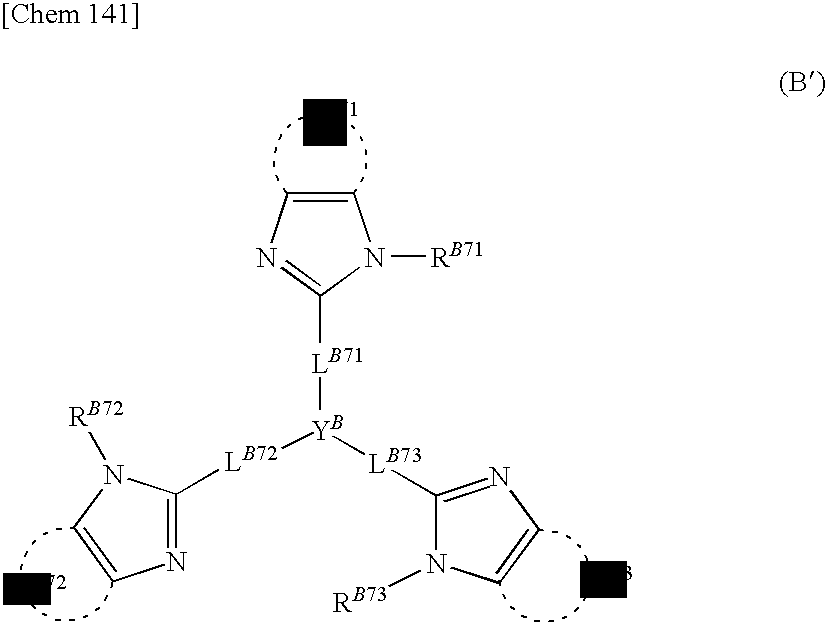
C1=CN=C([LB71][YB]([LB72]C2=NC=CN2[RB72])[LB73]C2=NC=CN2[RB73])N1[RB71]
